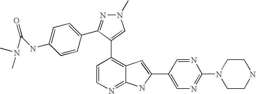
C1=CN=C2C(=C1C1=CN(C)N=C1C1=CC=C(NC(=O)N(C)C)C=C1)C=C(C1=CN=C(N3CCNCC3)N=C1)N2
